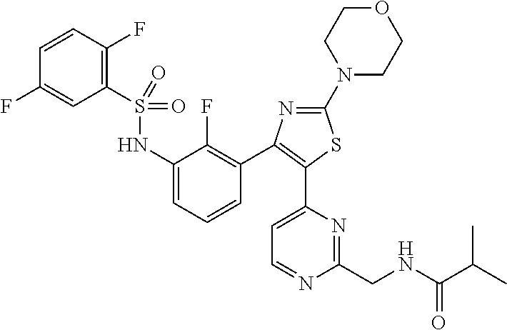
S(NC1=CC=CC(C2=C(C3=CC=NC(CNC(=O)C(C)C)=N3)SC(N3CCOCC3)=N2)=C1F)(=O)(=O)C1=C(F)C=CC(F)=C1
